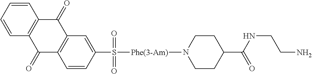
C12=C(C=C(S(=O)(=O)[Phe(3-Am)]N3CCC(C(NCCN)=O)CC3)C=C1)C(=O)C1=C(C2=O)C=CC=C1
